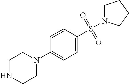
C1NCCN(C2=CC=C(S(N3CCCC3)(=O)=O)C=C2)C1
